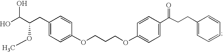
C1=CC(CC(C(O)O)OC)=CC=C1OCCCOC1=CC=C(C(CCC2=CC=CC=C2)=O)C=C1
